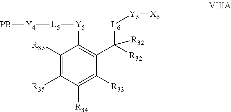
C1([R36])=C([R35])C([R34])=C([R33])C(C([R32])([R32])[L6][Y6][X6])=C1[Y5][L5][Y4][PB]
